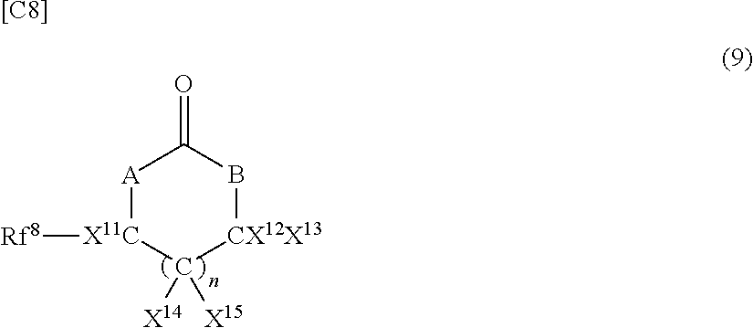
[A]1[X11C]([Rf8])C([X14])([X15])[CX12X13]BC1=O.[[C8]]
